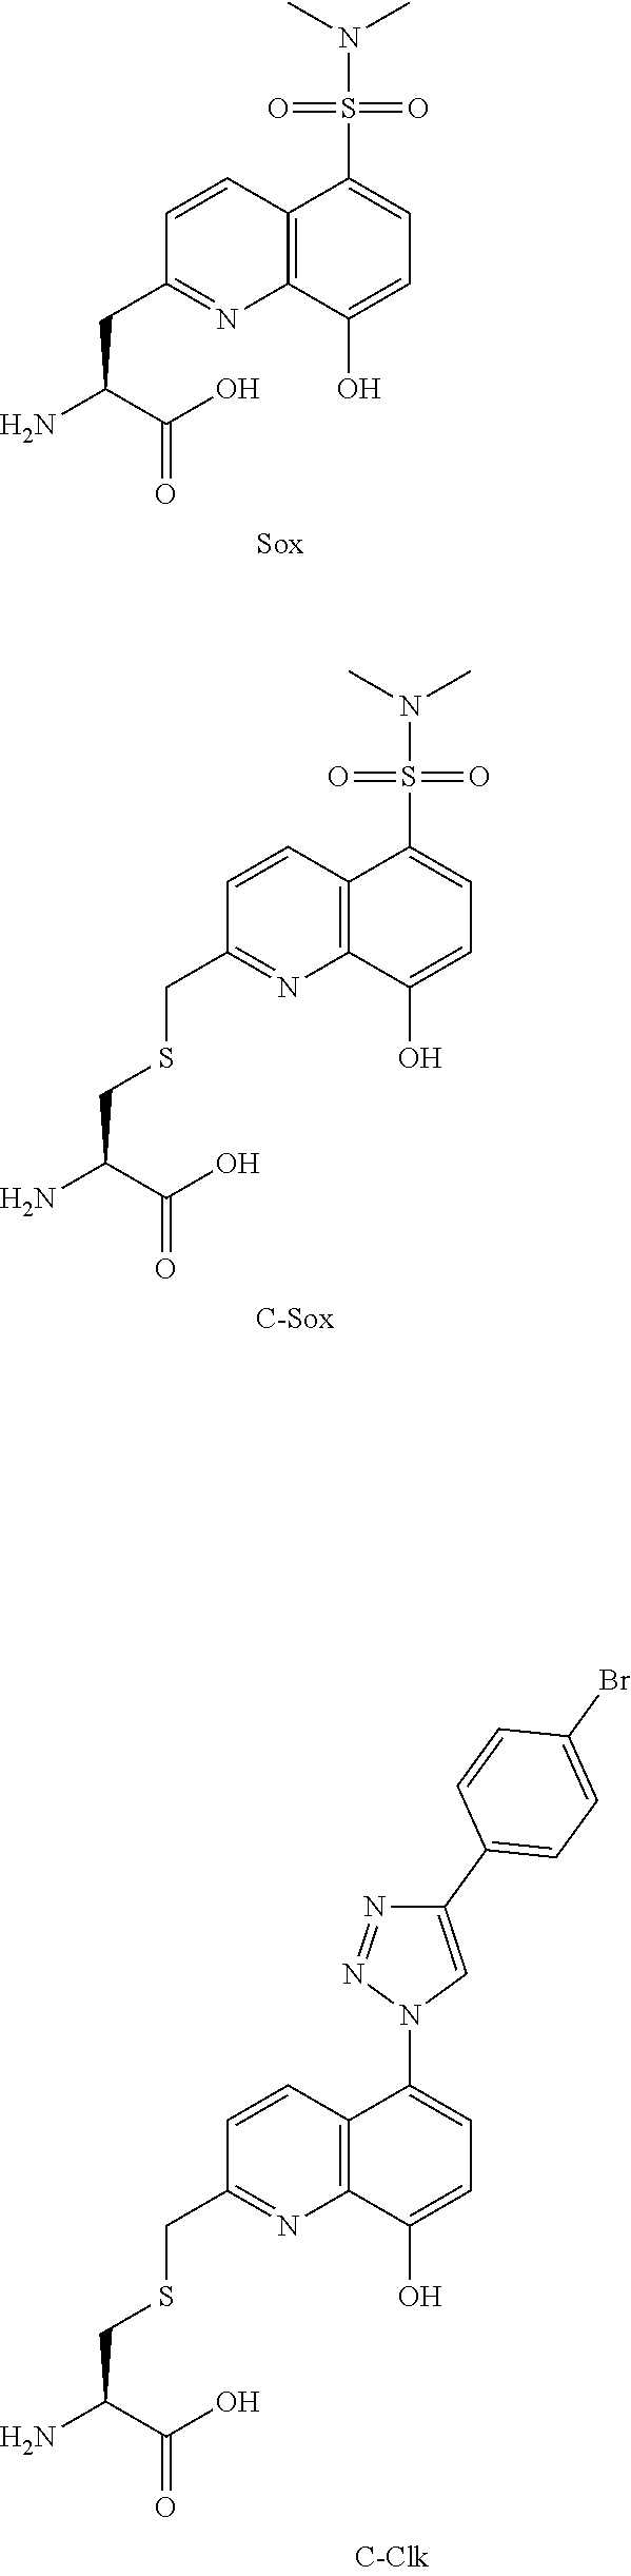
C12=C(C(O)=CC=C1S(N(C)C)(=O)=O)N=C(CC(N)C(O)=O)C=C2.C12=C(C(O)=CC=C1S(N(C)C)(=O)=O)N=C(CSCC(N)C(O)=O)C=C2.C12=C(C(O)=CC=C1N1C=C(C3=CC=C(Br)C=C3)N=N1)N=C(CSCC(N)C(O)=O)C=C2
